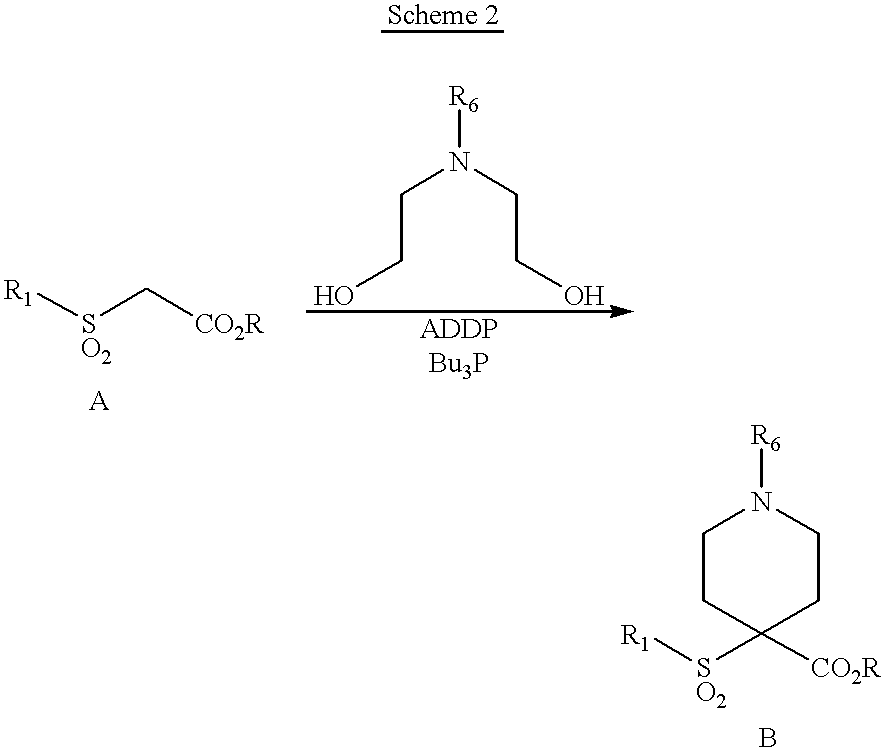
[R1][SO2]C[CO2R].C(CO)N(CCO)[R6].C1CC([SO2][R1])([CO2R])CCN1[R6]
